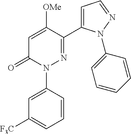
C1=C([OMe])C(C2=CC=NN2C2=CC=CC=C2)=NN(C2=CC([F3C])=CC=C2)C1=O
